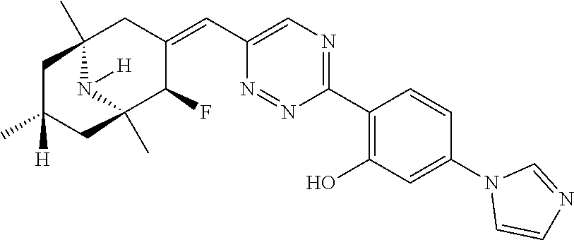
C1(C2=C(O)C=C(N3C=CN=C3)C=C2)=NC=C(C=C2CC3(C)N([H])C(C)(C2F)CC([H])(C)C3)N=N1
